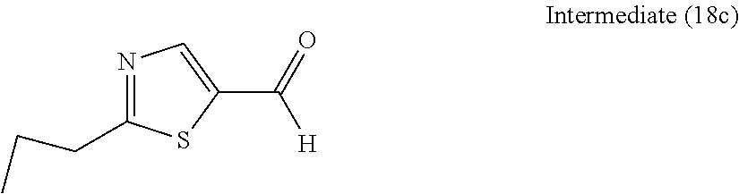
N1=C(CCC)SC(C(=O)[H])=C1
